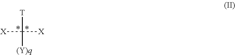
[X]C([T])([(Y)q])[X]
